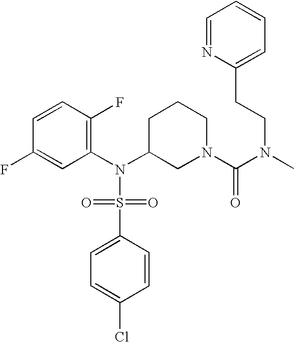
C1=CC(F)=C(N(C2CN(C(=O)N(CCC3=CC=CC=N3)C)CCC2)S(=O)(=O)C2=CC=C(Cl)C=C2)C=C1F
